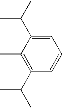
C1(C)=C(C(C)C)C=CC=C1C(C)C
